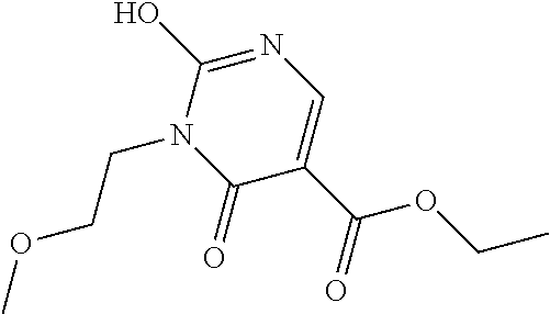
C1(C(=O)OCC)=CN=C(O)N(CCOC)C1=O
